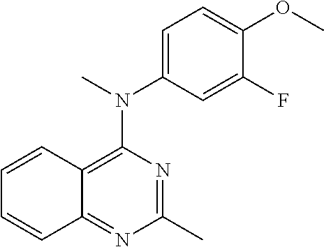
C1(C)=NC(N(C2=CC=C(OC)C(F)=C2)C)=C2C(=N1)C=CC=C2
